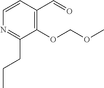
N1=C(CCC)C(OCOC)=C(C=O)C=C1
